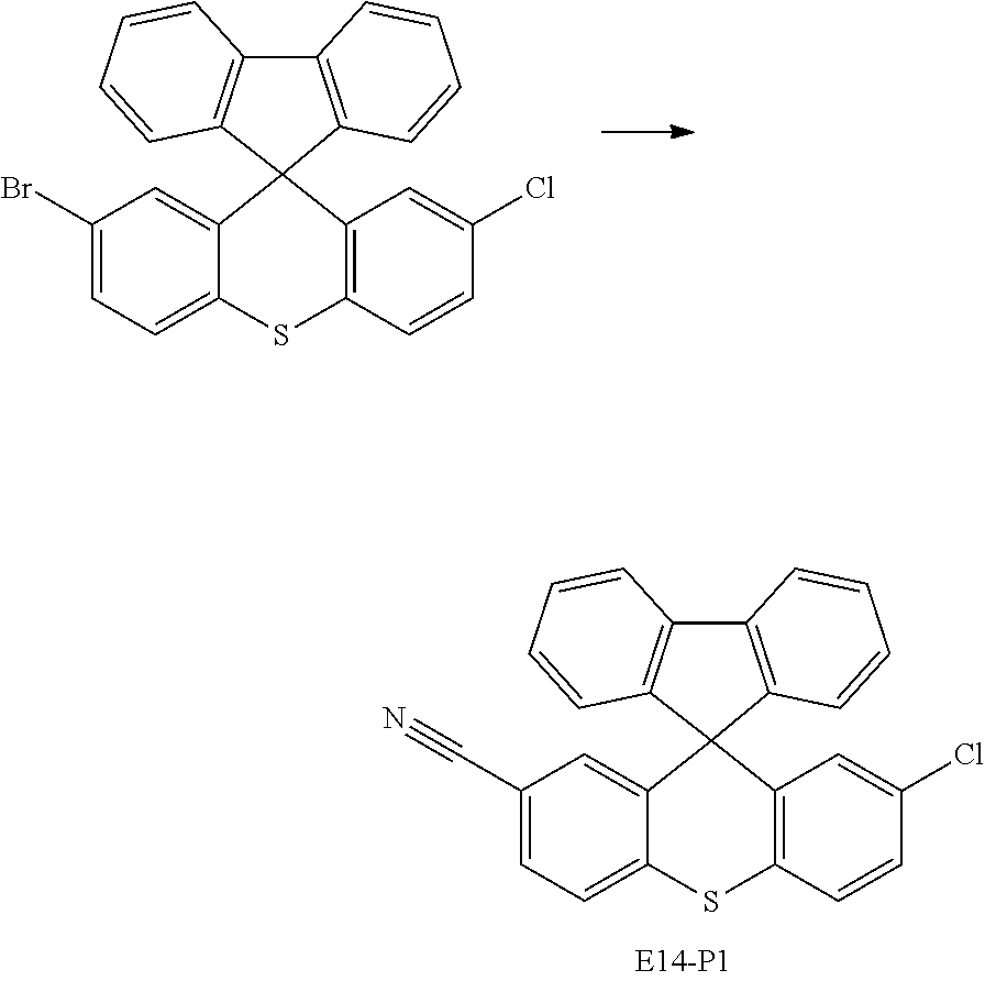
C12=C(C=CC=C1)C1(C3=C2C=CC=C3)C2=CC(Br)=CC=C2SC2=C1C=C(Cl)C=C2.C12=C(C=CC=C1)C1(C3=C2C=CC=C3)C2=CC(C#N)=CC=C2SC2=C1C=C(Cl)C=C2
